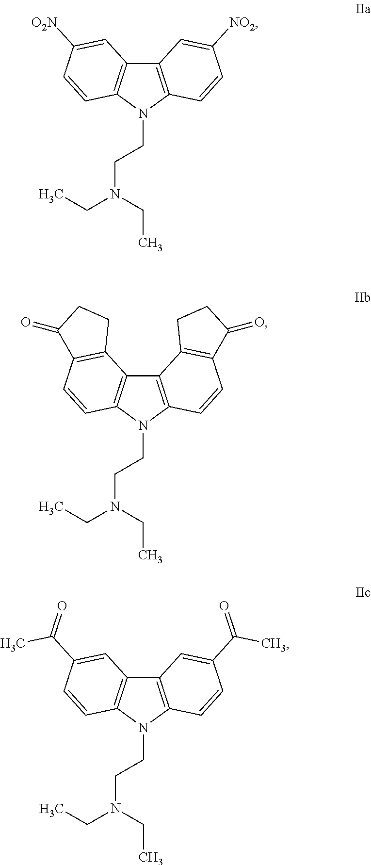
C12=C(N(CCN(CC)CC)C3=C1C=C(C(=O)C)C=C3)C=CC(C(=O)C)=C2.C12=C(N(CCN(CC)CC)C3=C1C=C([O2N])C=C3)C=CC([NO2])=C2.C12=C(N(CCN(CC)CC)C3=C1C1=C(C=C3)C(=O)CC1)C=CC1=C2CCC1=O
